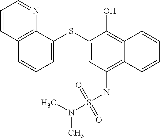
C1=C(SC2=CC=CC3=C2N=CC=C3)C(O)=C2C(=C1NS(N(C)C)(=O)=O)C=CC=C2
